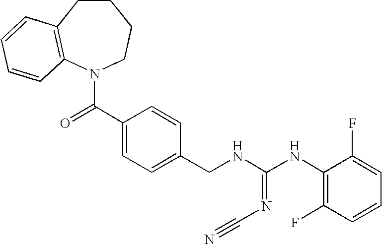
C1CC2=C(N(C(C3=CC=C(CNC(NC4=C(F)C=CC=C4F)=NC#N)C=C3)=O)CC1)C=CC=C2
